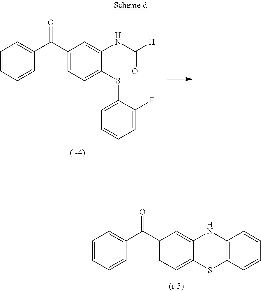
C1=CC=CC(C(C2=CC=C3C(=C2)NC2=C(S3)C=CC=C2)=O)=C1.C1=CC=CC(C(C2=CC=C(SC3=CC=CC=C3F)C(NC([H])=O)=C2)=O)=C1
